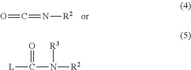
N([R2])=C=O.N([R2])(C([L])=O)[R3]
